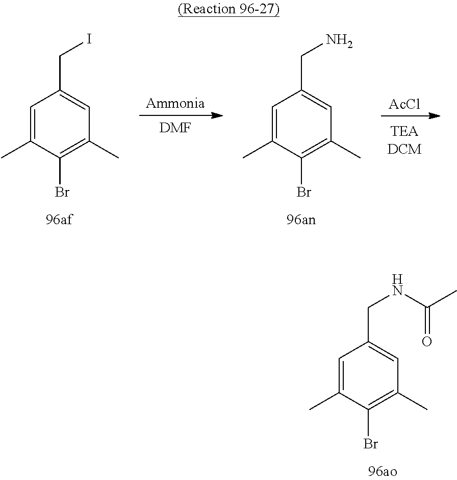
[Ammonia].[DMF].C1=C(C)C(Br)=C(C)C=C1CI.[AcCl].C1=C(C)C(Br)=C(C)C=C1CN.C1=C(C)C(Br)=C(C)C=C1CNC(C)=O
